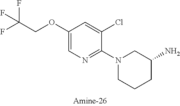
C1(OCC(F)(F)F)=CN=C(N2CCCC(N)C2)C(Cl)=C1
